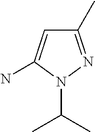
C1(C)=NN(C(C)C)C(N)=C1
